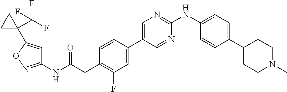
C1=CC(C2=CN=C(NC3=CC=C(C4CCN(C)CC4)C=C3)N=C2)=CC(F)=C1CC(NC1=NOC(C2(C(F)(F)F)CC2)=C1)=O
